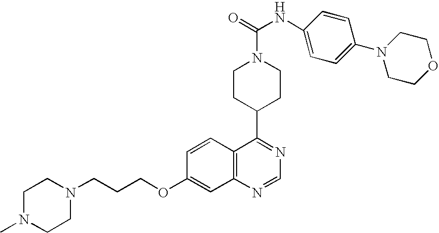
C1N(C)CCN(CCCOC2=CC3=C(C=C2)C(C2CCN(C(NC4=CC=C(N5CCOCC5)C=C4)=O)CC2)=NC=N3)C1
